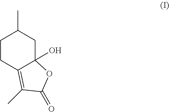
C1CC2=C(C)C(=O)OC2(O)CC1C
